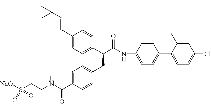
C1=C(C(NCCS([NaO])(=O)=O)=O)C=CC(CC(C(NC2=CC=C(C3=CC=C(Cl)C=C3C)C=C2)=O)C2=CC=C(C=CC(C)(C)C)C=C2)=C1
